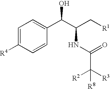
C1=C([R4])C=CC(C(C(C[R1])NC(=O)C([R3])([R2])[R8])O)=C1
